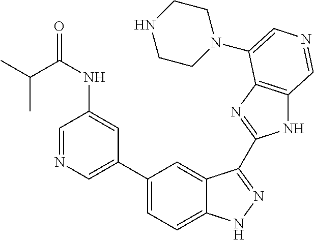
C1(C2=CN=CC(NC(=O)C(C)C)=C2)=CC=C2C(=C1)C(C1=NC3=C(N1)C=NC=C3N1CCNCC1)=NN2
